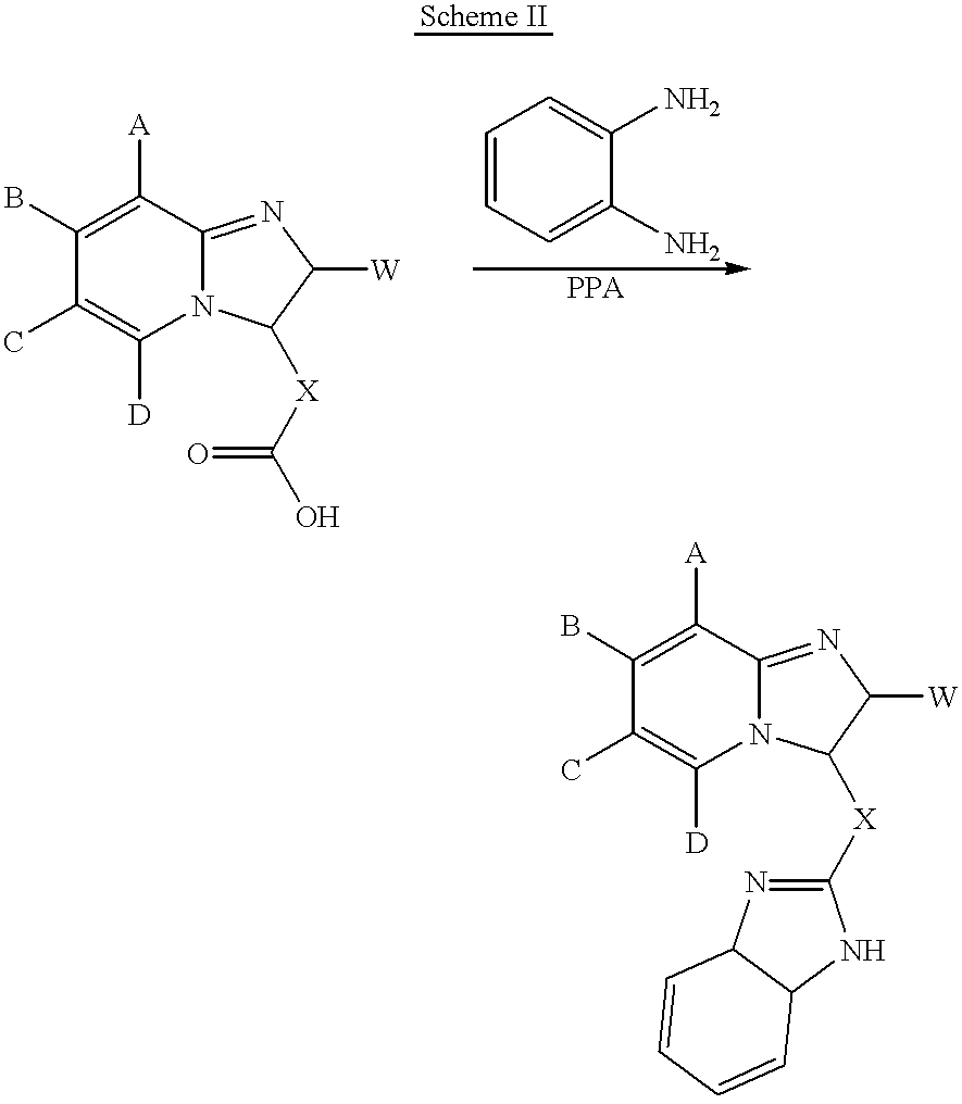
N12C(=NC([W])C1[X]C(O)=O)C([A])=C(B)C(C)=C2[D].C1=CC=C(N)C(N)=C1.N12C(=NC([W])C1[X]C1=NC3C(N1)C=CC=C3)C([A])=C(B)C(C)=C2[D]
